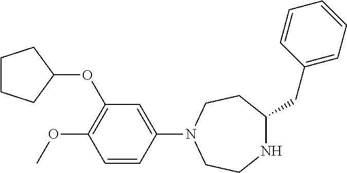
C1CCC(OC2=C(OC)C=CC(N3CCNC(CC4=CC=CC=C4)CC3)=C2)C1
